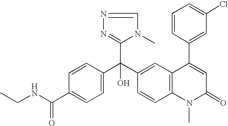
C1=C(C(NCC)=O)C=CC(C(C2=CC3=C(C=C2)N(C)C(=O)C=C3C2=CC(Cl)=CC=C2)(C2=NN=CN2C)O)=C1
